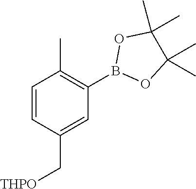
C1=CC(C[THPO])=CC(B2OC(C)(C)C(C)(C)O2)=C1C
